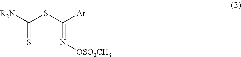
C(=S)([R2N])SC([Ar])=N[OSO2CH3]
